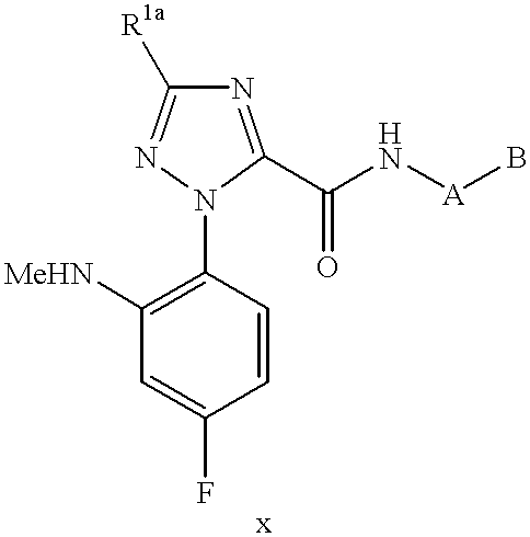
C1([MeHN])=C(N2C(C(N[A]B)=O)=NC([R1a])=N2)C=CC(F)=C1
